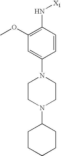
C1=C(N2CCN(C3CCCCC3)CC2)C=CC(N[X1])=C1OC
